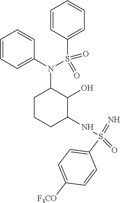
C1=CC=C(N(S(C2=CC=CC=C2)(=O)=O)C2CCCC(NS(=N)(=O)C3=CC=C([F3CO])C=C3)C2O)C=C1
